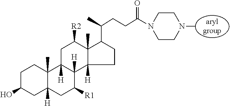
C1C(O)CC2([H])C(C)(C1)C1([H])C([H])(C([R1])C2)C2([H])C(C)(C([R2])C1)C(C(C)CCC(N1CCN(C)CC1)=O)CC2
